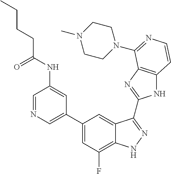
C1=C(C2=CC(F)=C3C(=C2)C(C2=NC4=C(N2)C=CN=C4N2CCN(C)CC2)=NN3)C=C(NC(CCCC)=O)C=N1
